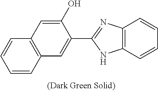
C1=CC2=C(C=C1)C=C(O)C(C1=NC3=C(N1)C=CC=C3)=C2
